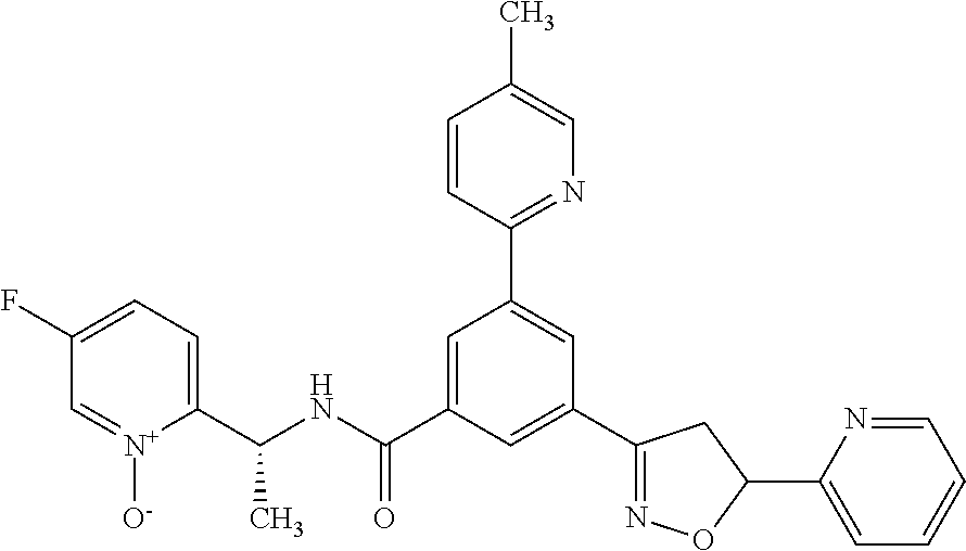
C(NC(C1=CC(C2=NC=C(C)C=C2)=CC(C2=NOC(C3=CC=CC=N3)C2)=C1)=O)(C1=CC=C(F)C=[N+]1[O-])C
